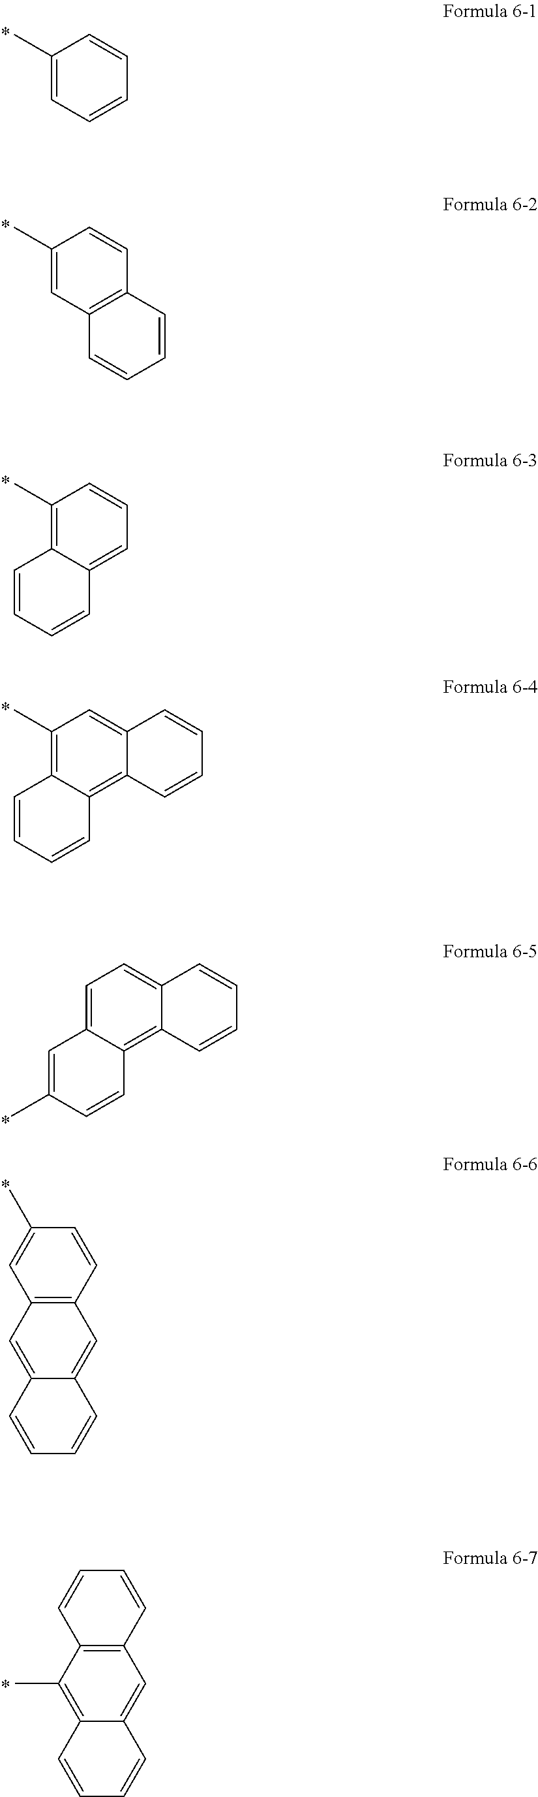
C1(C)=CC=CC=C1.C1(C)=CC2=C(C=C1)C=CC=C2.C1(C)=C2C(=CC=C1)C=CC=C2.C1(C)=C2C(=C3C(=C1)C=CC=C3)C=CC=C2.C1=C2C(=C3C(=C1)C=CC=C3)C=CC(C)=C2.C12=C(C=CC(C)=C1)C=C1C(=C2)C=CC=C1.C12=C(C=CC=C1)C=C1C(=C2C)C=CC=C1
